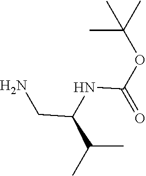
NCC(NC(OC(C)(C)C)=O)C(C)C
